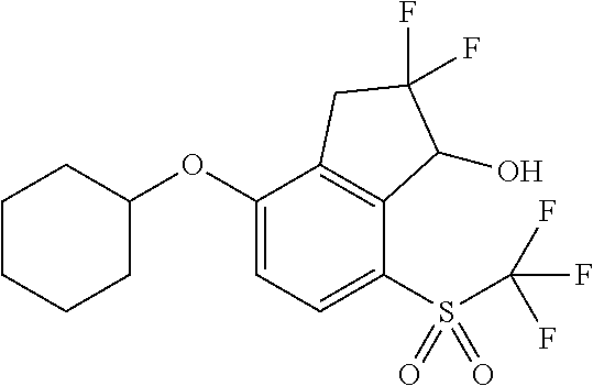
C1(OC2CCCCC2)=CC=C(S(C(F)(F)F)(=O)=O)C2=C1CC(F)(F)C2O
